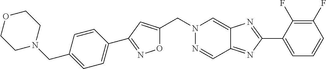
C(N1N=CC2=NC(C3=CC=CC(F)=C3F)=NC2=C1)C1=CC(C2=CC=C(CN3CCOCC3)C=C2)=NO1
